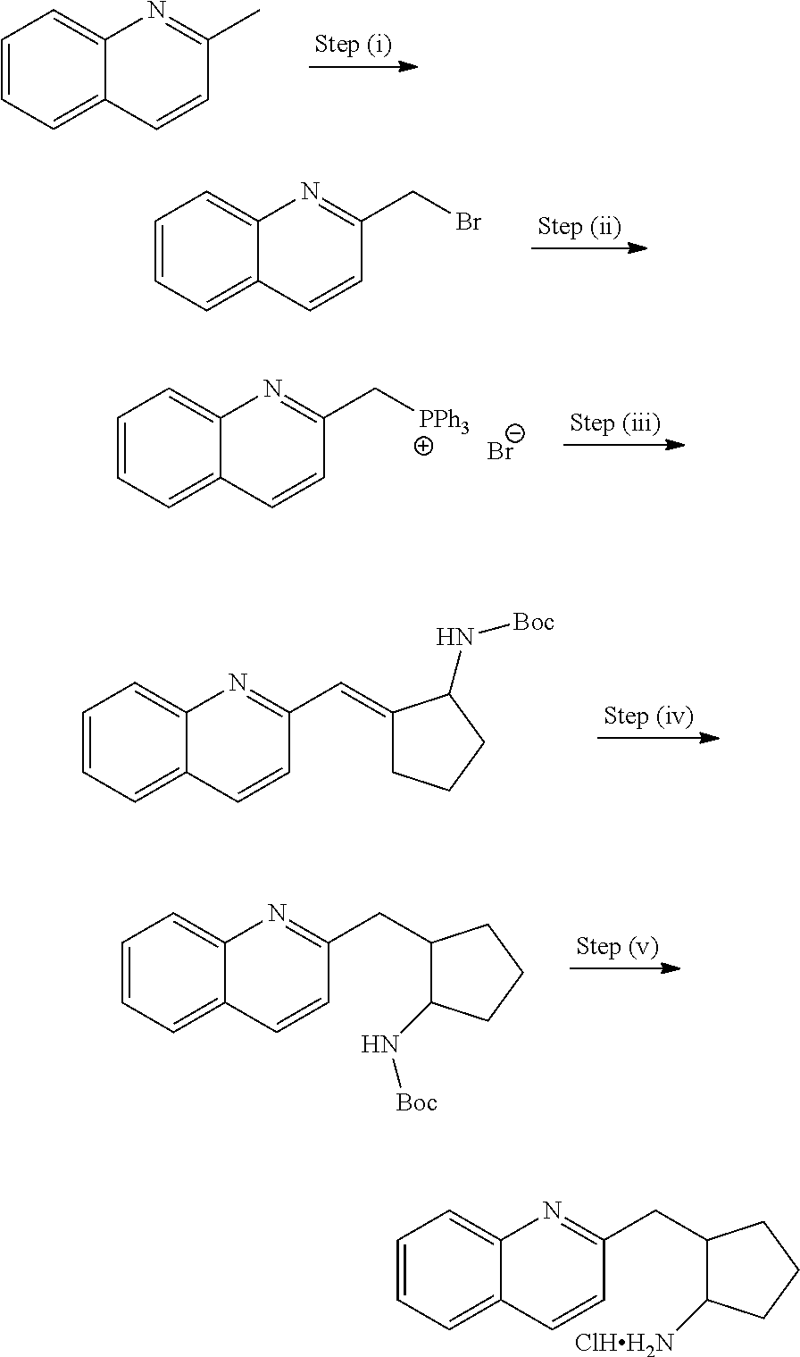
C1=CC=C2C(=C1)N=C(C)C=C2.C1=CC=C2C(=C1)N=C(CBr)C=C2.C1=CC=C2C(=C1)N=C(C[PPh3])C=C2.[Br-].C1=CC=C2C(=C1)N=C(C=C1CCCC1N[Boc])C=C2.C1=CC=C2C(=C1)N=C(CC1C(N[Boc])CCC1)C=C2.C1=CC=C2C(=C1)N=C(CC1C([ClHH2N])CCC1)C=C2
